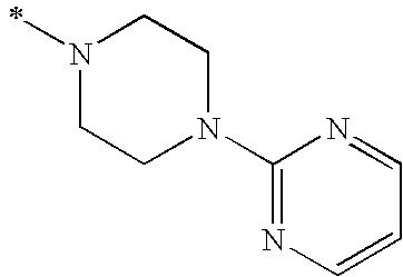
N1(C)CCN(C2=NC=CC=N2)CC1
